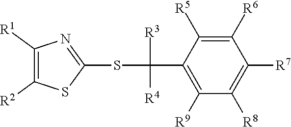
C1([R6])=C([R5])C(C(SC2=NC([R1])=C([R2])S2)([R3])[R4])=C([R9])C([R8])=C1[R7]
